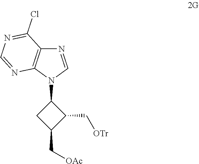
C1(N2C=NC3=C2N=CN=C3Cl)CC(C[OAc])C1C[OTr]
